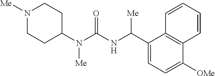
N1([Me])CCC(N(C(NC(C2=CC=C([OMe])C3=C2C=CC=C3)[Me])=O)[Me])CC1
